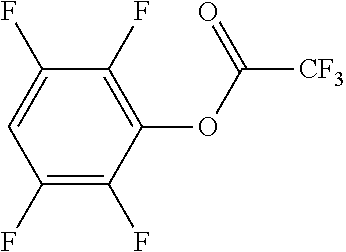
C1(F)=C(F)C(OC([CF3])=O)=C(F)C(F)=C1
